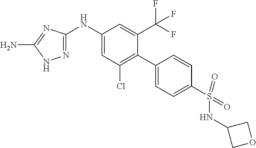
N(C1=CC(Cl)=C(C2=CC=C(S(NC3COC3)(=O)=O)C=C2)C(C(F)(F)F)=C1)C1=NNC(N)=N1
